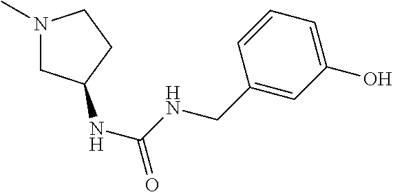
N1(C)CC(NC(NCC2=CC(O)=CC=C2)=O)CC1
